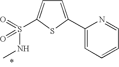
O=S(NC)(=O)C1=CC=C(C2=CC=CC=N2)S1
